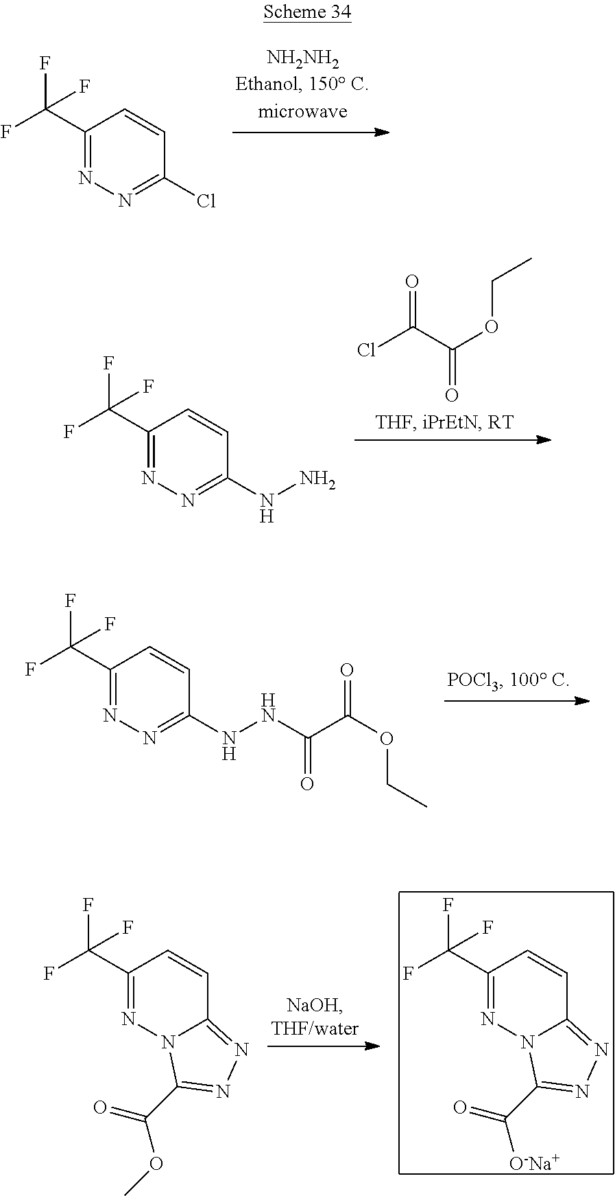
C1(C(F)(F)F)=NN=C(Cl)C=C1.C1(C(F)(F)F)=NN2C(=NN=C2C(=O)[O-Na+])C=C1.C1(C(F)(F)F)=NN2C(=NN=C2C(=O)OC)C=C1.ClC(C(OCC)=O)=O.C1(C(F)(F)F)=NN=C(NN)C=C1.C1(C(F)(F)F)=NN=C(NNC(C(OCC)=O)=O)C=C1
